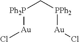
[Ph2P](C[PPh2][Au]Cl)[Au]Cl
